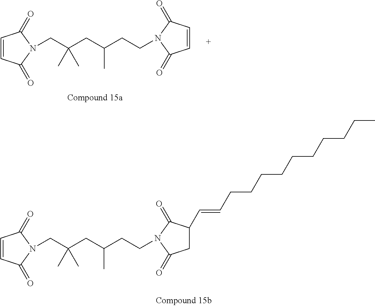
C1=CC(=O)N(CC(CC(CCN2C(=O)C=CC2=O)C)(C)C)C1=O.C1=CC(=O)N(CC(CC(CCN2C(=O)C(C=CCCCCCCCCCC)CC2=O)C)(C)C)C1=O
